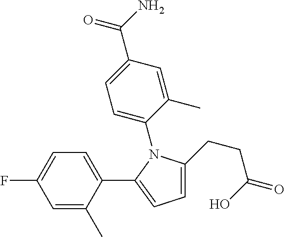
C1(C2=CC=C(CCC(O)=O)N2C2=CC=C(C(N)=O)C=C2C)=CC=C(F)C=C1C
